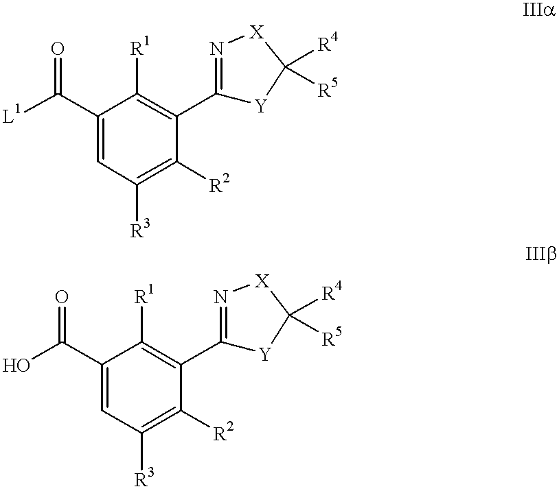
[L1]C(C1=CC([R3])=C([R2])C(C2=N[X]C([R4])([R5])[Y]2)=C1[R1])=O.OC(C1=CC([R3])=C([R2])C(C2=N[X]C([R4])([R5])[Y]2)=C1[R1])=O
